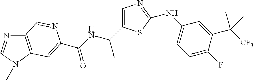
C12=C(N(C)C=N1)C=C(C(NC(C1=CN=C(NC3=CC=C(F)C(C([CF3])(C)C)=C3)S1)C)=O)N=C2
